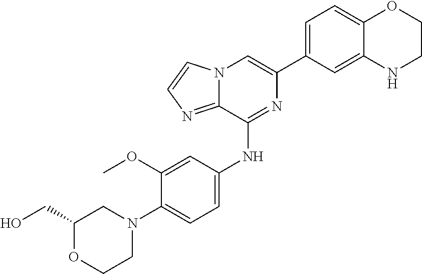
C1(C2=CC=C3C(=C2)NCCO3)=CN2C(=NC=C2)C(NC2=CC=C(N3CC(CO)OCC3)C(OC)=C2)=N1
